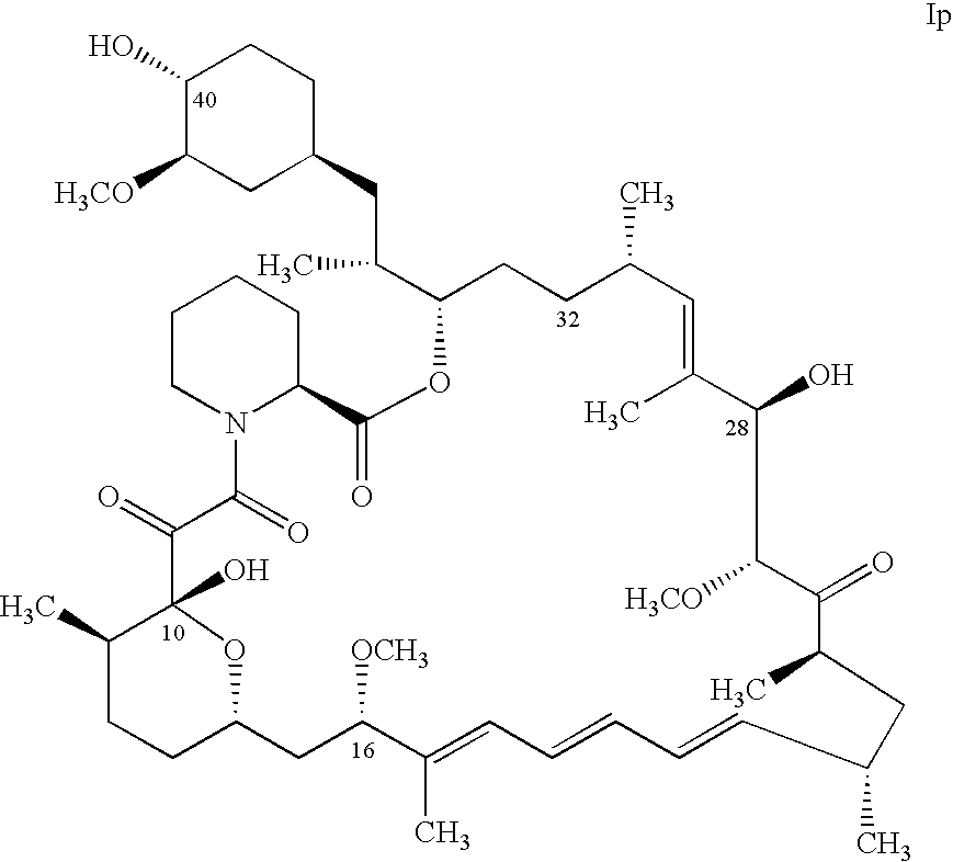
C1(O)C([H3CO])CC(CC(C)C2CCC(C)C=C(C)C(O)C([H3CO])C(=O)C(C)CC(C)C=CC=CC=C(C)C([OCH3])CC3CCC(C)C(O)(O3)C(=O)C(=O)N3C(CCCC3)C(=O)O2)CC1
